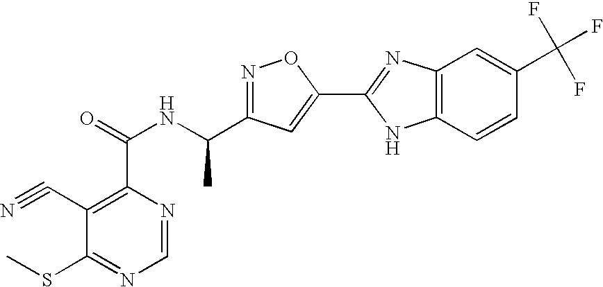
C1=NC(C(=O)NC(C2=NOC(C3=NC4=C(N3)C=CC(C(F)(F)F)=C4)=C2)C)=C(C#N)C(SC)=N1
